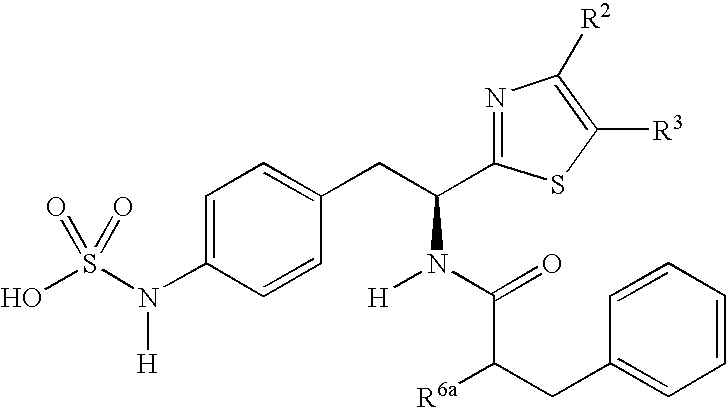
C1=C(N(S(O)(=O)=O)[H])C=CC(CC(N(C(=O)C(CC2=CC=CC=C2)[R6a])[H])C2=NC([R2])=C([R3])S2)=C1
